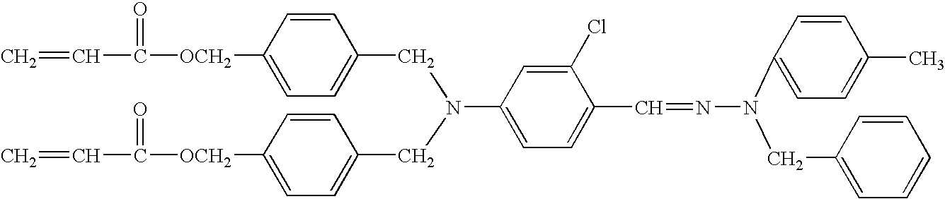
C=CC(=O)[OCH2]C1=CC=C(CN(CC2=CC=C([OCH2]C(C=C)=O)C=C2)C2=CC=C(C=NN(C3=CC=C(C)C=C3)CC3=CC=CC=C3)C(Cl)=C2)C=C1
